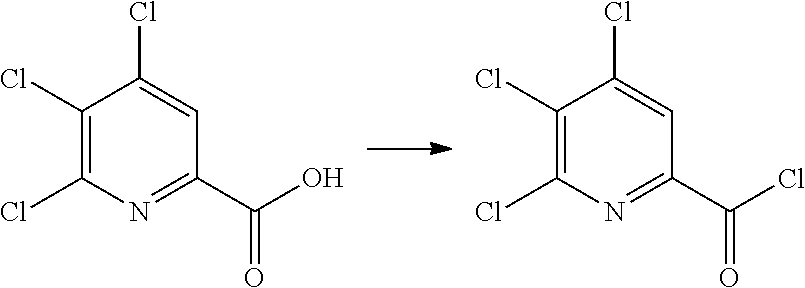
C1(Cl)=C(Cl)N=C(C(O)=O)C=C1Cl.C1(Cl)=C(Cl)N=C(C(Cl)=O)C=C1Cl
